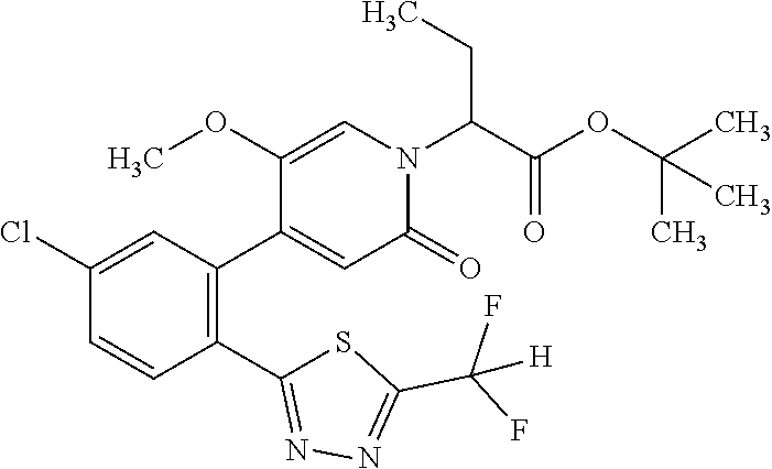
C1(C2=NN=C(C(F)(F)[H])S2)=C(C2=CC(=O)N(C(C(OC(C)(C)C)=O)CC)C=C2OC)C=C(Cl)C=C1
